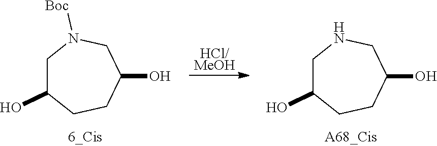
C1C(O)CCC(O)CN1[Boc].C1C(O)CCC(O)CN1.[HCl/MeOH]
